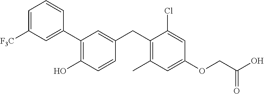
C1(C2=C(O)C=CC(CC3=C(C)C=C(OCC(O)=O)C=C3Cl)=C2)=CC([F3C])=CC=C1
